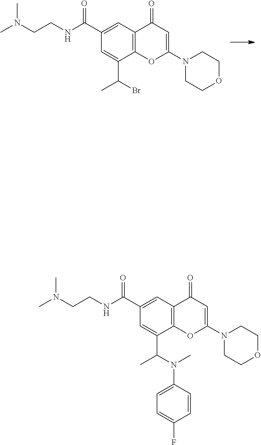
C1(C(NCCN(C)C)=O)=CC2=C(C(C(Br)C)=C1)OC(N1CCOCC1)=CC2=O.C1(C(NCCN(C)C)=O)=CC2=C(C(C(N(C3=CC=C(F)C=C3)C)C)=C1)OC(N1CCOCC1)=CC2=O
